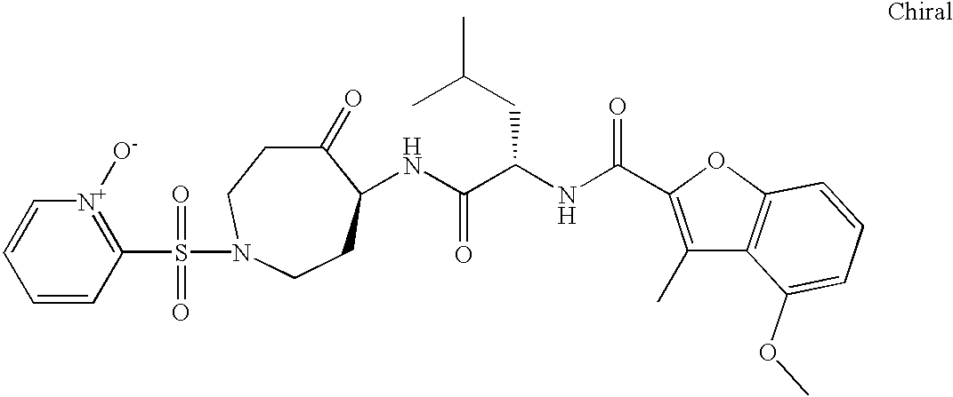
C1=CC(S(=O)(=O)N2CCC(=O)C(NC(C(NC(=O)C3=C(C)C4=C(O3)C=CC=C4OC)CC(C)C)=O)CC2)=[N+]([O-])C=C1
